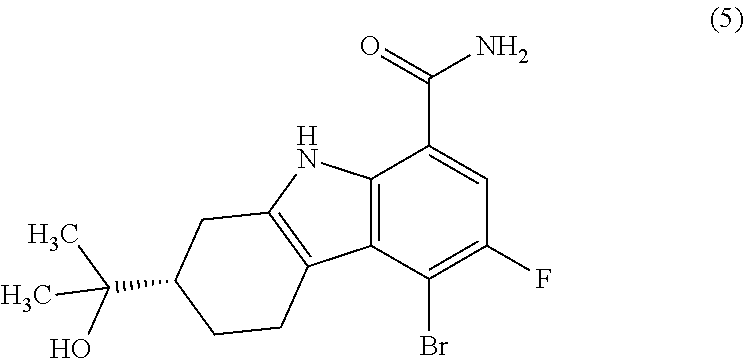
C12=C(C(Br)=C(F)C=C1C(=O)N)C1=C(CC(C(C)(O)C)CC1)N2
